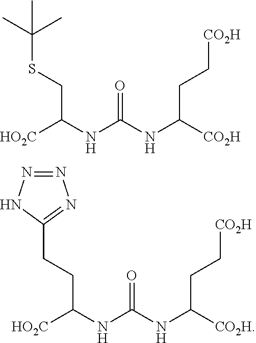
[HO2C]C(NC(NC([CO2H])CC[CO2H])=O)CSC(C)(C)C.[HO2C]C(NC(NC([CO2H])CC[CO2H])=O)CCC1=NN=NN1
